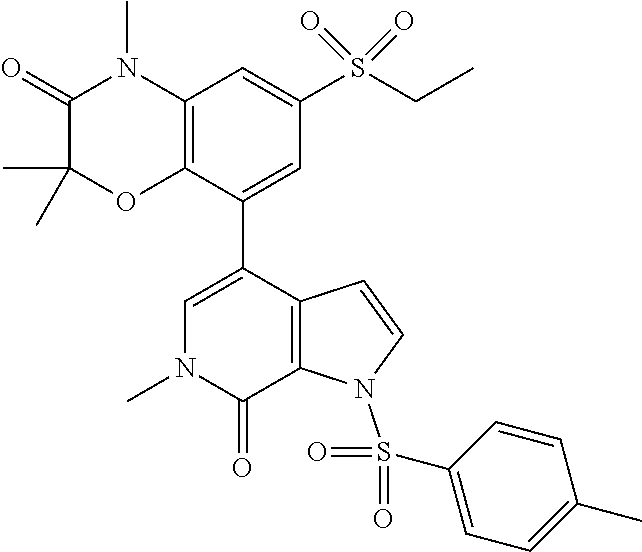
C1(=O)C(C)(C)OC2=C(N1C)C=C(S(CC)(=O)=O)C=C2C1=CN(C)C(=O)C2=C1C=CN2S(C1=CC=C(C)C=C1)(=O)=O
